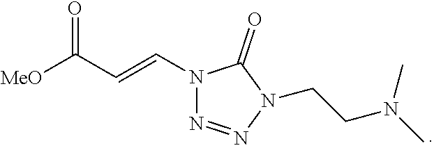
N1(C=CC([MeO])=O)N=NN(CCN(C)C)C1=O
